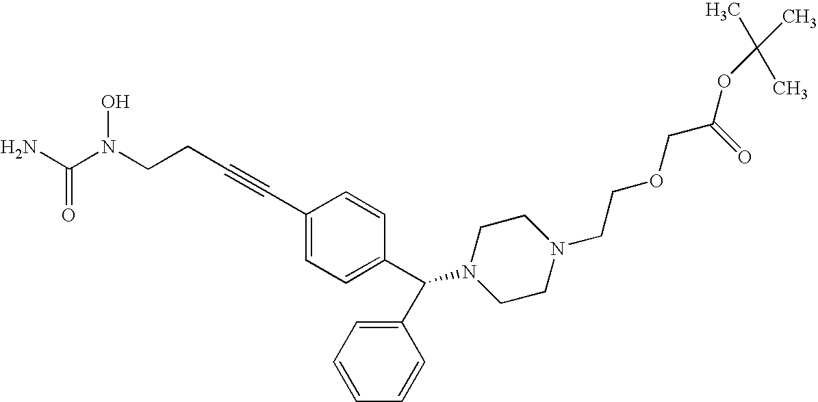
NC(N(CCC#CC1=CC=C(C(C2=CC=CC=C2)N2CCN(CCOCC(OC(C)(C)C)=O)CC2)C=C1)O)=O
